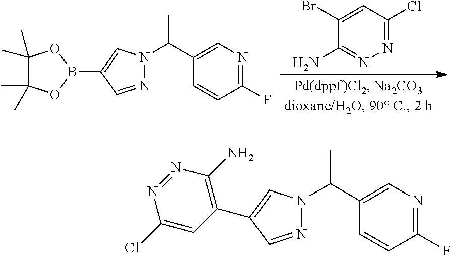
N1=C(Cl)C=C(Br)C(N)=N1.C1(B2OC(C)(C)C(C)(C)O2)=CN(C(C2=CN=C(F)C=C2)C)N=C1.C1(C2=C(N)N=NC(Cl)=C2)=CN(C(C2=CN=C(F)C=C2)C)N=C1
